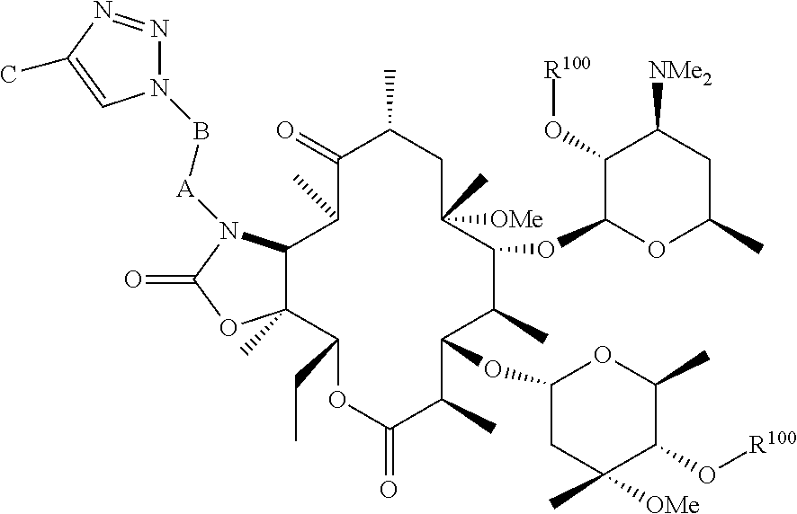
N1(B[A]N2C3C(C)(C(CC)OC(=O)C(C)C(OC4CC(C)([OMe])C(O[R100])C(C)O4)C(C)C(OC4OC(C)CC([NMe2])C4O[R100])C(C)([OMe])CC(C)C(=O)C3C)OC2=O)N=NC(C)=C1
